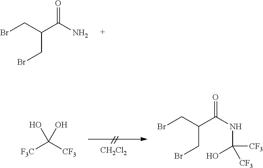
O=C(N)C(CBr)CBr.[CH2Cl2].[F3C]C([CF3])(O)O.C(CBr)(C(NC(O)([CF3])[CF3])=O)CBr
